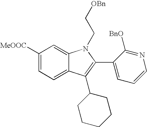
C12=CC=C([MeOOC])C=C1N(CC[OBn])C(C1=CC=CN=C1[BnO])=C2C1CCCCC1
